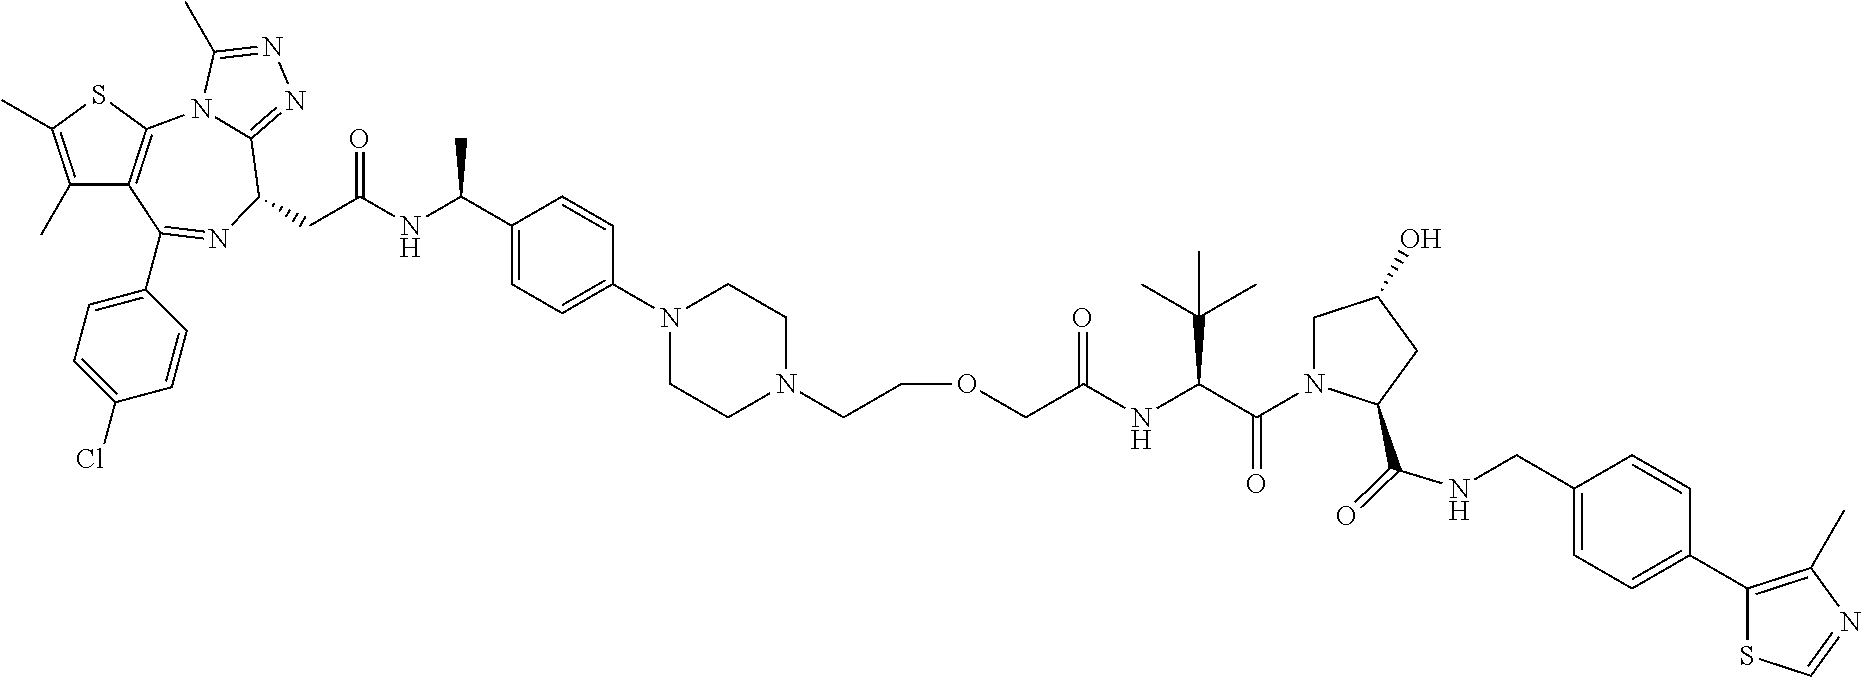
C1(C)=C(C)SC2=C1C(C1=CC=C(Cl)C=C1)=NC(CC(NC(C1=CC=C(N3CCN(CCOCC(NC(C(=O)N4CC(O)CC4C(NCC4=CC=C(C5=C(C)N=CS5)C=C4)=O)C(C)(C)C)=O)CC3)C=C1)C)=O)C1=NN=C(C)N21
